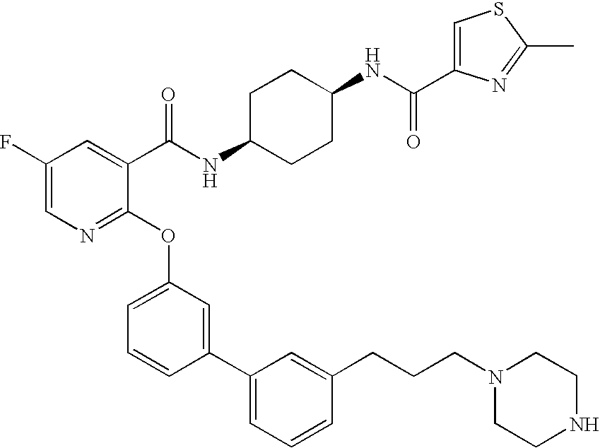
C1(F)=CN=C(OC2=CC=CC(C3=CC=CC(CCCN4CCNCC4)=C3)=C2)C(C(NC2CCC(NC(=O)C3=CSC(C)=N3)CC2)=O)=C1
